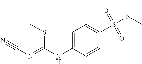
C1=C(NC(SC)=NC#N)C=CC(S(=O)(=O)N(C)C)=C1
